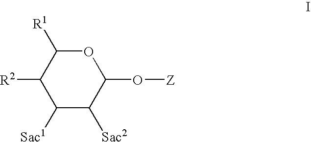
C1([R2])C([Sac1])C([Sac2])C(O[Z])OC1[R1]
